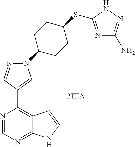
N1=CN=C2C(=C1C1=CN(C3CCC(SC4=NC(N)=NN4)CC3)N=C1)C=CN2
